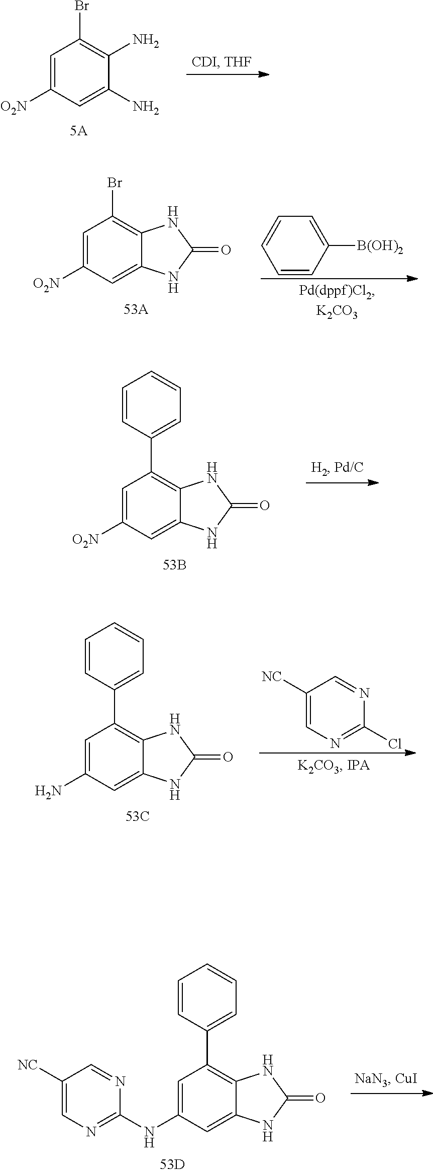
C1=C([O2N])C=C(N)C(N)=C1Br.C1=C([O2N])C=C2C(=C1Br)NC(=O)N2.C1=CC([B(OH)2])=CC=C1.C1=C([O2N])C=C2C(=C1C1=CC=CC=C1)NC(=O)N2.C1([NC])=CN=C(Cl)N=C1.C1=C(N)C=C2C(=C1C1=CC=CC=C1)NC(=O)N2.N(C1=NC=C([NC])C=N1)C1=CC(C2=CC=CC=C2)=C2C(=C1)NC(=O)N2
